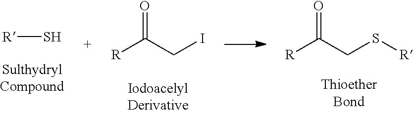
[R]S.[R]C(CI)=O.[R]C(CS[R])=O
